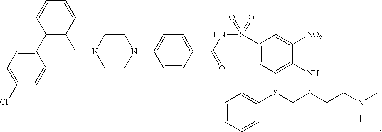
C1(C2=C(CN3CCN(C4=CC=C(C(=O)NS(C5=CC=C(NC(CCN(C)C)CSC6=CC=CC=C6)C([NO2])=C5)(=O)=O)C=C4)CC3)C=CC=C2)=CC=C(Cl)C=C1
